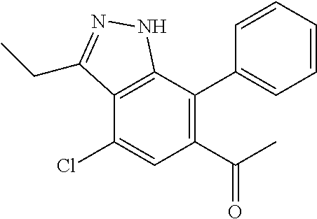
C12=C(C(C3=CC=CC=C3)=C(C(C)=O)C=C1Cl)NN=C2CC
